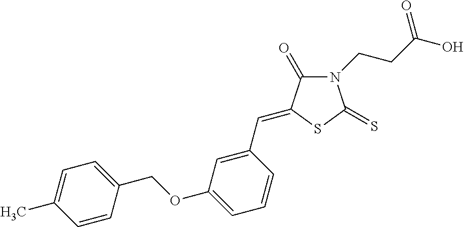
N1(CCC(O)=O)C(=O)C(=CC2=CC(OCC3=CC=C(C)C=C3)=CC=C2)SC1=S
